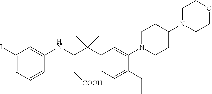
C1(C(C2=CC=C(CC)C(N3CCC(N4CCOCC4)CC3)=C2)(C)C)=C([COOH])C2=CC=C(I)C=C2N1
